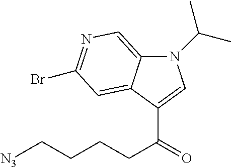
N1(C(C)C)C2=CN=C(Br)C=C2C(C(=O)CCCC[N3])=C1
